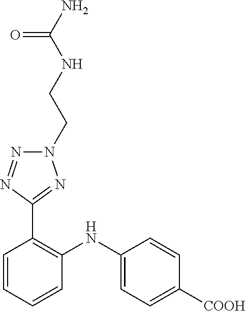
C1=CC([COOH])=CC=C1NC1=C(C2=NN(CCNC(N)=O)N=N2)C=CC=C1
